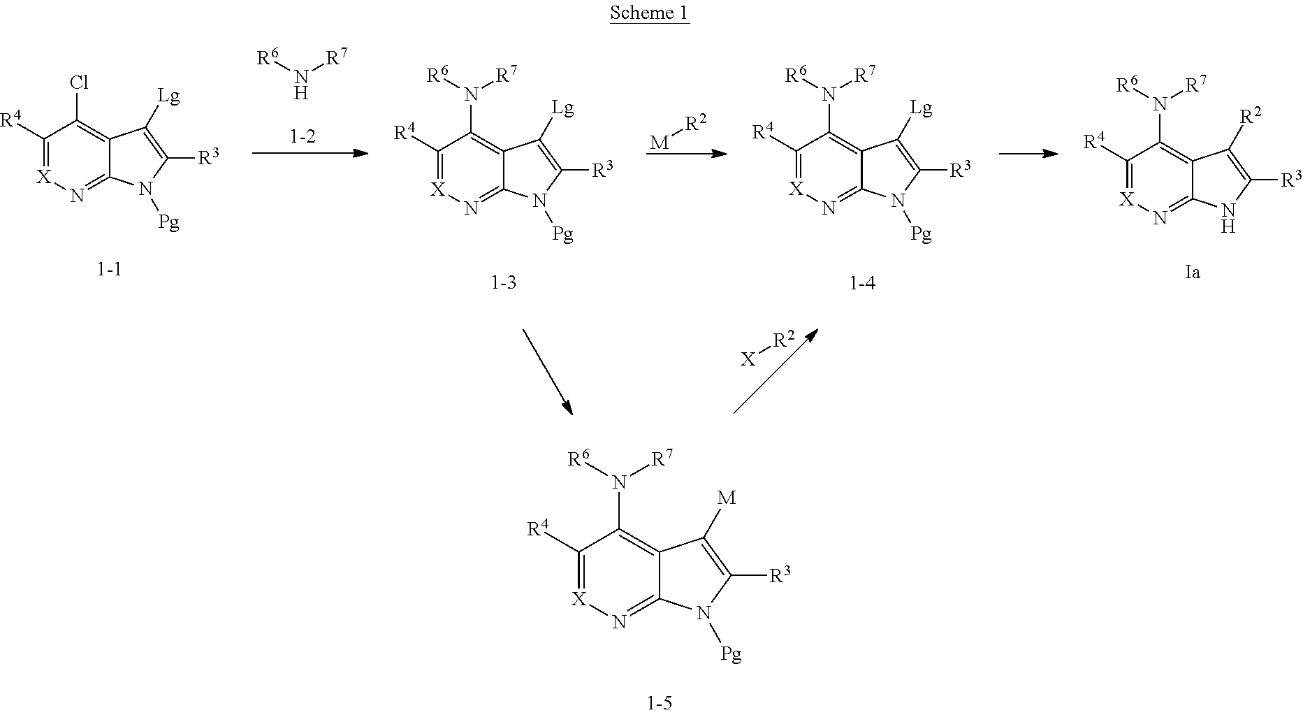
[R6]N[R7].C1([R4])=[X]N=C2C(=C1Cl)C([Lg])=C([R3])N2[Pg].[M][R2].C1([R4])=[X]N=C2C(=C1N([R7])[R6])C([Lg])=C([R3])N2[Pg].C1([R4])=[X]N=C2C(=C1N([R7])[R6])C([Lg])=C([R3])N2[Pg].C1([R4])=[X]N=C2C(=C1N([R7])[R6])C([R2])=C([R3])N2.[X][R2].C1([R4])=[X]N=C2C(=C1N([R7])[R6])C([M])=C([R3])N2[Pg]
